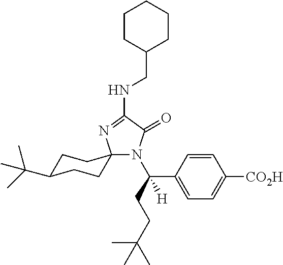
N(C1=NC2(N(C(CCC(C)(C)C)(C3=CC=C([CO2H])C=C3)[H])C1=O)CCC(C(C)(C)C)CC2)CC1CCCCC1
